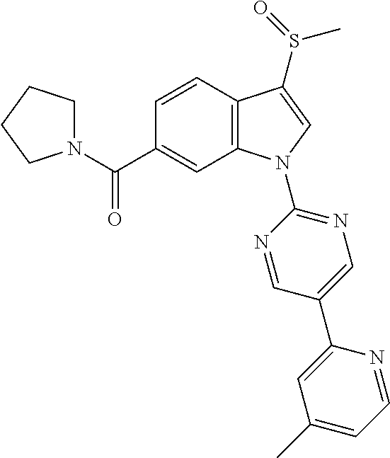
C(C1=CC2=C(C=C1)C(S(C)=O)=CN2C1=NC=C(C2=CC(C)=CC=N2)C=N1)(=O)N1CCCC1
